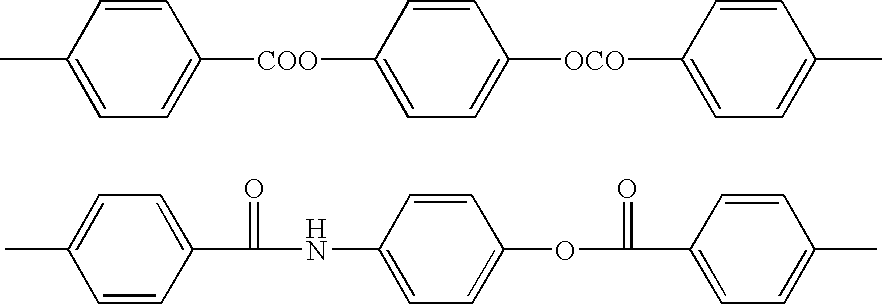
C1(C)=CC=C([COO]C2=CC=C([OCO]C3=CC=C(C)C=C3)C=C2)C=C1.C1=CC(C(=O)NC2=CC=C(OC(=O)C3=CC=C(C)C=C3)C=C2)=CC=C1C
